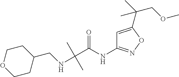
C(NCC1CCOCC1)(C(=O)NC1=NOC(C(COC)(C)C)=C1)(C)C
